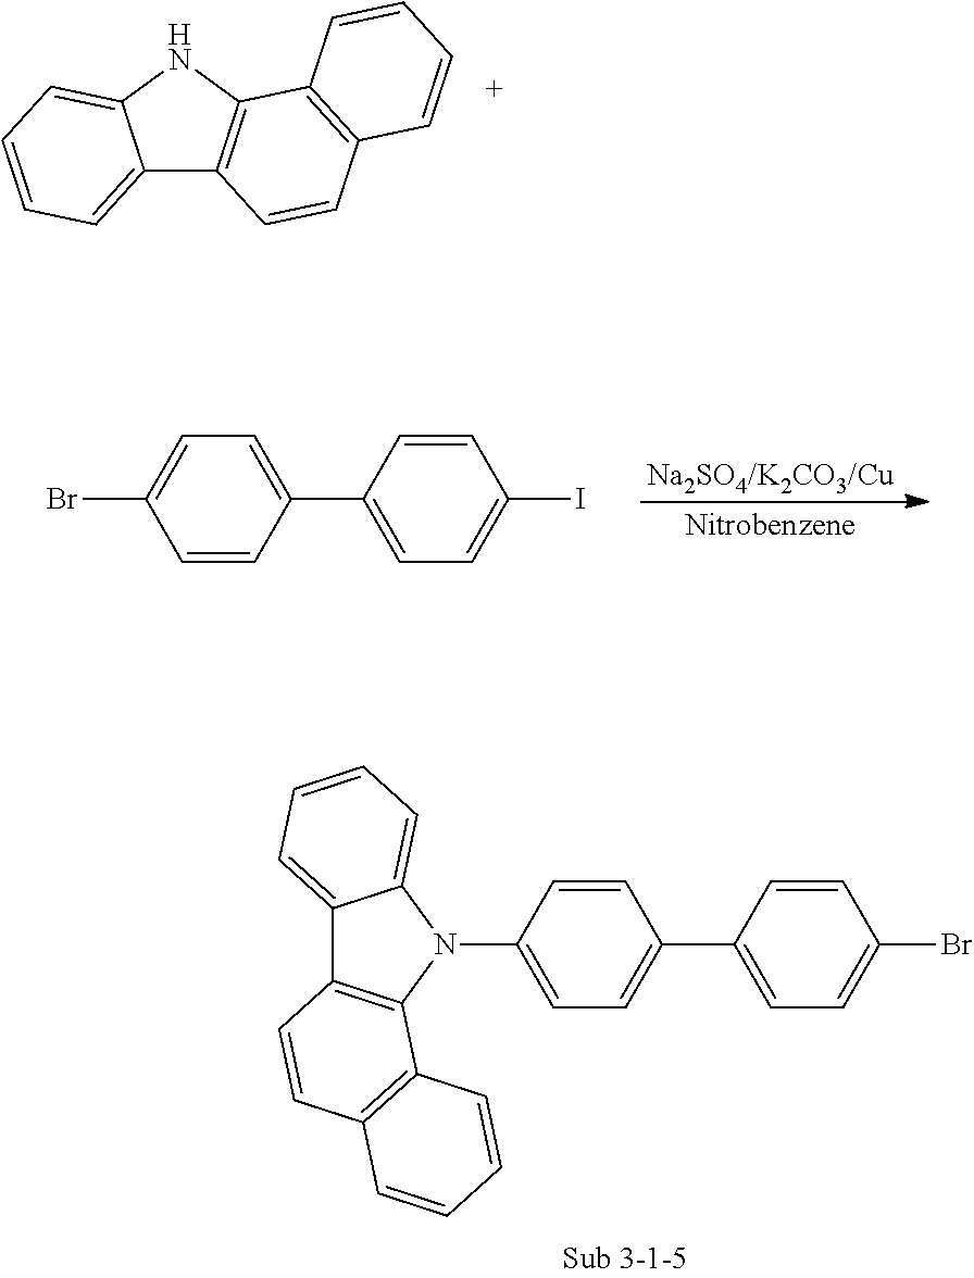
C1=C(Br)C=CC(C2=CC=C(I)C=C2)=C1.C12=CC=CC=C1NC1=C2C=CC2=C1C=CC=C2.C12=CC=CC=C1N(C1=CC=C(C3=CC=C(Br)C=C3)C=C1)C1=C2C=CC2=C1C=CC=C2
